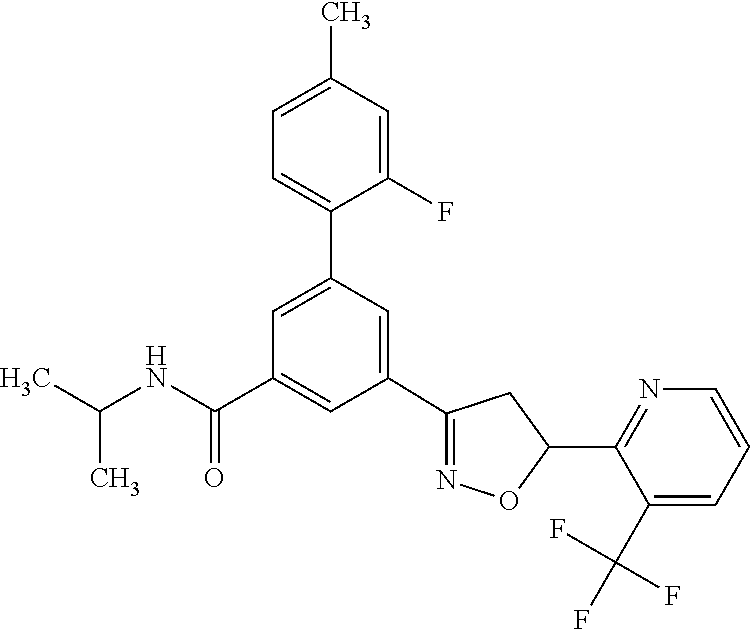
C1(C2=NOC(C3=NC=CC=C3C(F)(F)F)C2)=CC(C2=CC=C(C)C=C2F)=CC(C(NC(C)C)=O)=C1
